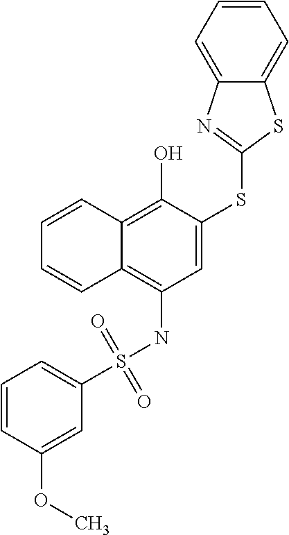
C1=CC2=C(O)C(SC3=NC4=CC=CC=C4S3)=CC(NS(=O)(=O)C3=CC=CC(OC)=C3)=C2C=C1
